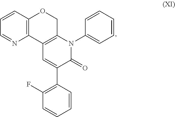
C1=CC2=C(N=C1)C1=C(CO2)N(C2=CC=CC=C2)C(=O)C(C2=C(F)C=CC=C2)=C1
